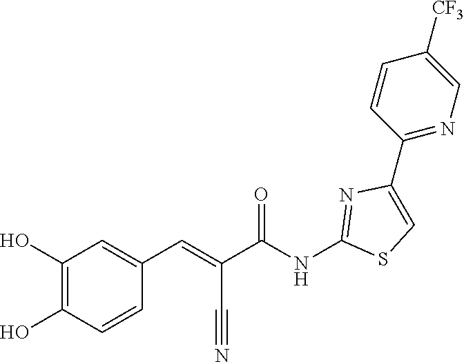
C1(C2=NC=C([CF3])C=C2)=CSC(NC(C(C#N)=CC2=CC(O)=C(O)C=C2)=O)=N1
